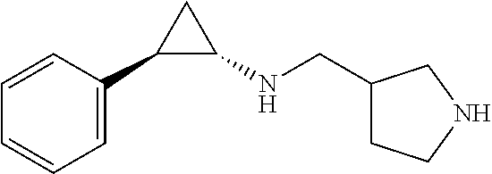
C1=CC=CC(C2C(NCC3CCNC3)C2)=C1
